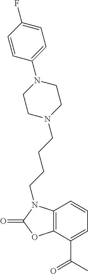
C1=CC2=C(C(C(C)=O)=C1)OC(=O)N2CCCCN1CCN(C2=CC=C(F)C=C2)CC1
